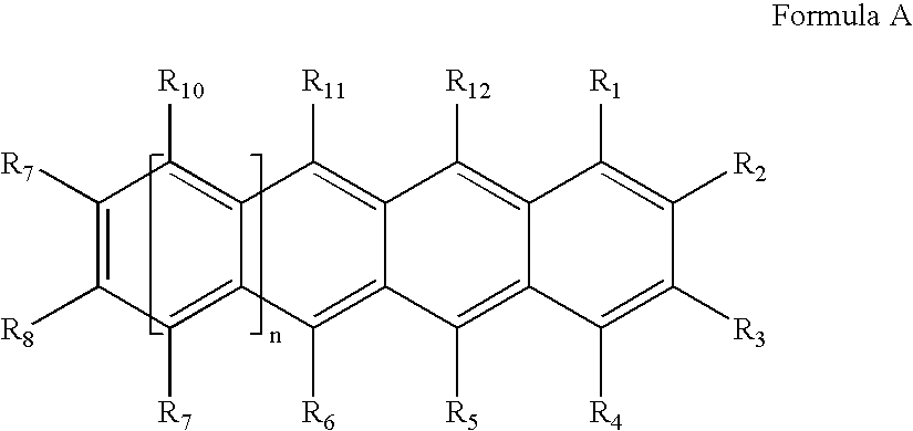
C1([R7])=C([R8])C([R7])=C2C(=C1[R10])C([R11])=C1C(=C2[R6])C([R5])=C2C(=C1[R12])C([R1])=C([R2])C([R3])=C2[R4]
